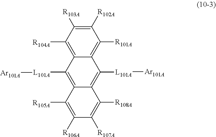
C12=C([R104A])C([R103A])=C([R102A])C([R101A])=C1C([L101A][Ar101A])=C1C(=C2[L101A][Ar101A])C([R105A])=C([R106A])C([R107A])=C1[R108A]
